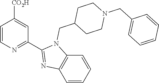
C1=CN=C(C2=NC3=C(N2CC2CCN(CC4=CC=CC=C4)CC2)C=CC=C3)C=C1[CO2H]
